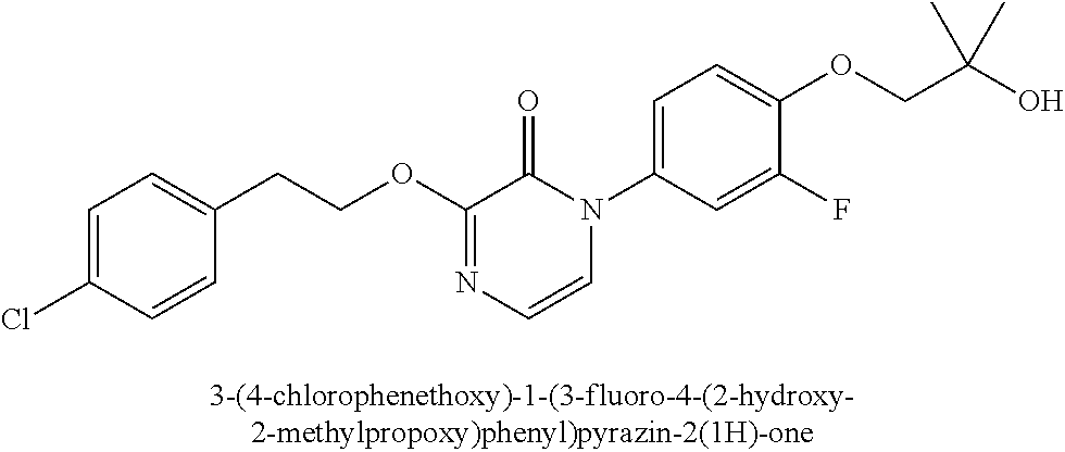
C1=C(Cl)C=CC(CCOC2=NC=CN(C3=CC=C(OCC(O)(C)C)C(F)=C3)C2=O)=C1
